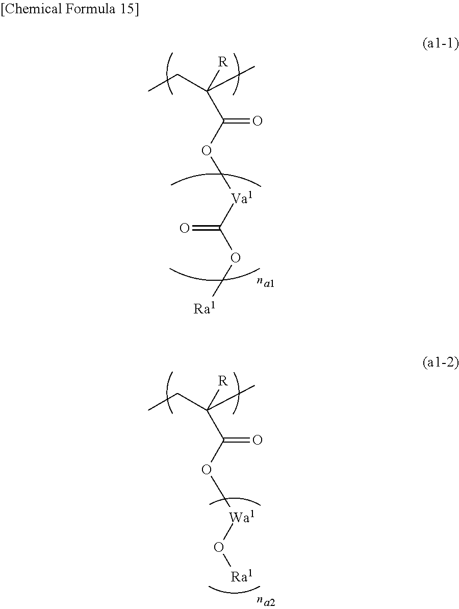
CCC(C)([R])C(O[Va1]C(O[Ra1])=O)=O.CCC(C)([R])C(O[Wa1]O[Ra1])=O
